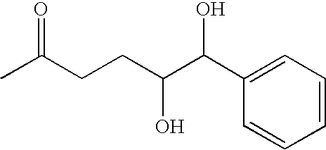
CC(CCC(C(C1=CC=CC=C1)O)O)=O
